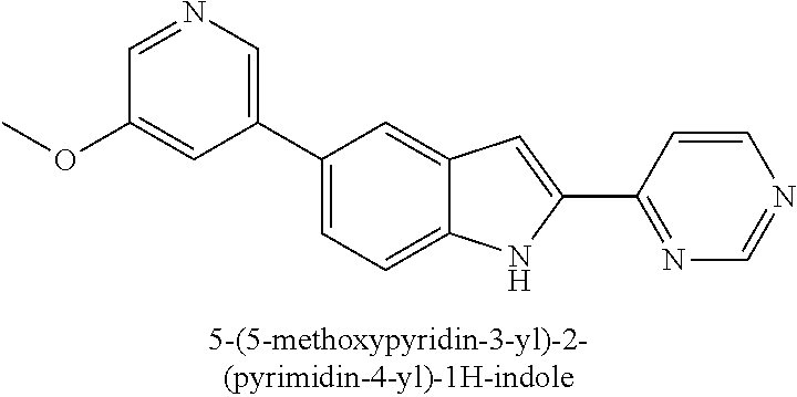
C1(C2=CC=C3C(=C2)C=C(C2=NC=NC=C2)N3)=CN=CC(OC)=C1
